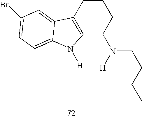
C12=C(CCCC1N([H])CCCC)C1=CC(Br)=CC=C1N2[H]
